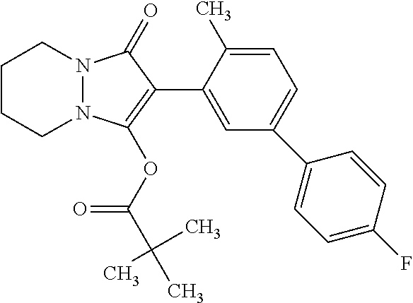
C1(C)=CC=C(C2=CC=C(F)C=C2)C=C1C1=C(OC(C(C)(C)C)=O)N2N(C1=O)CCCC2
